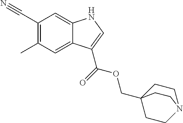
C1(C#N)=C(C)C=C2C(=C1)NC=C2C(=O)OCC12CCN(CC1)CC2
